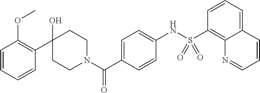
C1(O)(C2=C(OC)C=CC=C2)CCN(C(C2=CC=C(NS(C3=C4C(=CC=C3)C=CC=N4)(=O)=O)C=C2)=O)CC1
